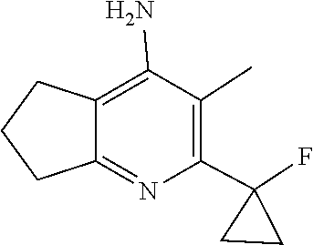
C1(C2(F)CC2)=C(C)C(N)=C2C(=N1)CCC2
